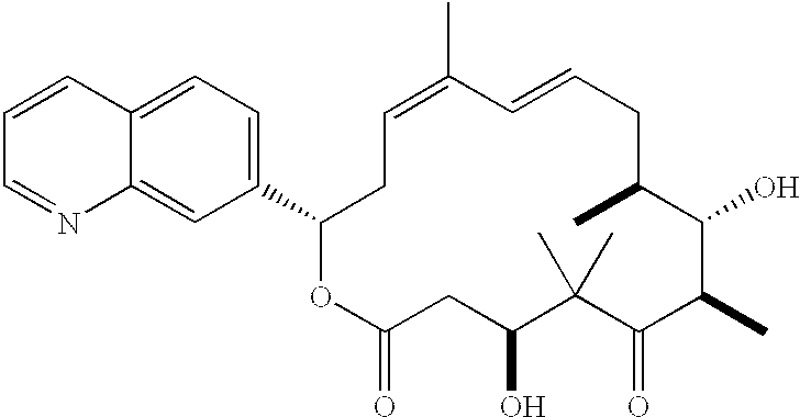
C12=CC(C3CC=C(C)C=CCC(C)C(O)C(C)C(=O)C(C)(C)C(O)CC(=O)O3)=CC=C1C=CC=N2
